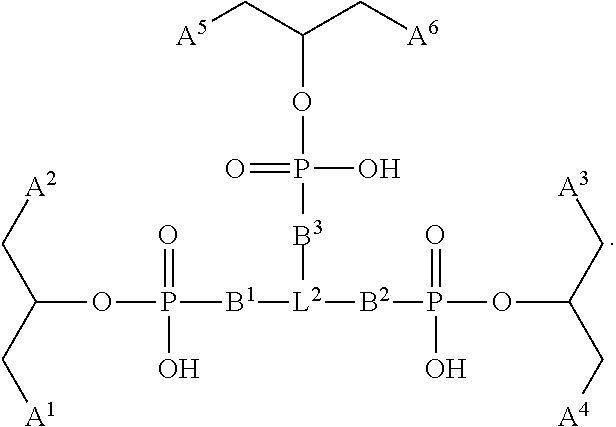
C(OP(=O)(O)[B1][L2]([B2]P(=O)(O)OC(C[A4])C[A3])[B3]P(=O)(O)OC(C[A6])C[A5])(C[A2])C[A1]
